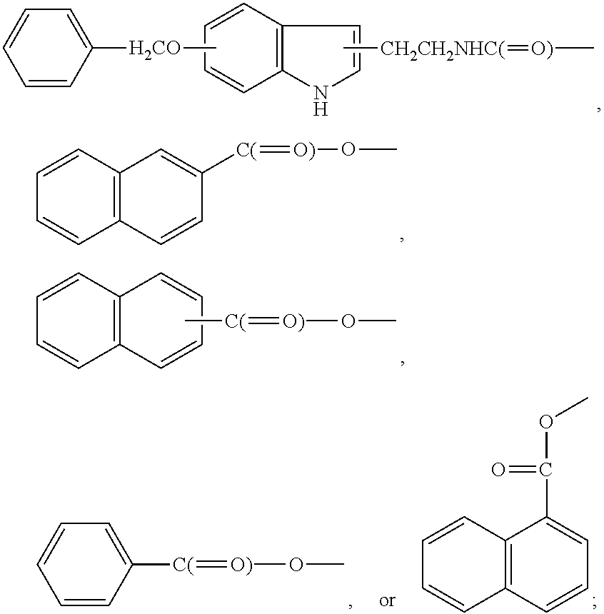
C1([H2CO]C)=CC=CC=C1.C12=C(NC=C1)C=CC=C2.C[CH2CH2NHC(]=[O)]C.C1=CC2=C(C=C1)C=CC([C(]=[O)]OC)=C2.C1=CC2=C(C=C1)C=CC=C2.C[C(]=[O)]OC.C1=C([C(]=[O)]OC)C=CC=C1.C1=CC2=C(C=C1)C=CC=C2C(OC)=O
